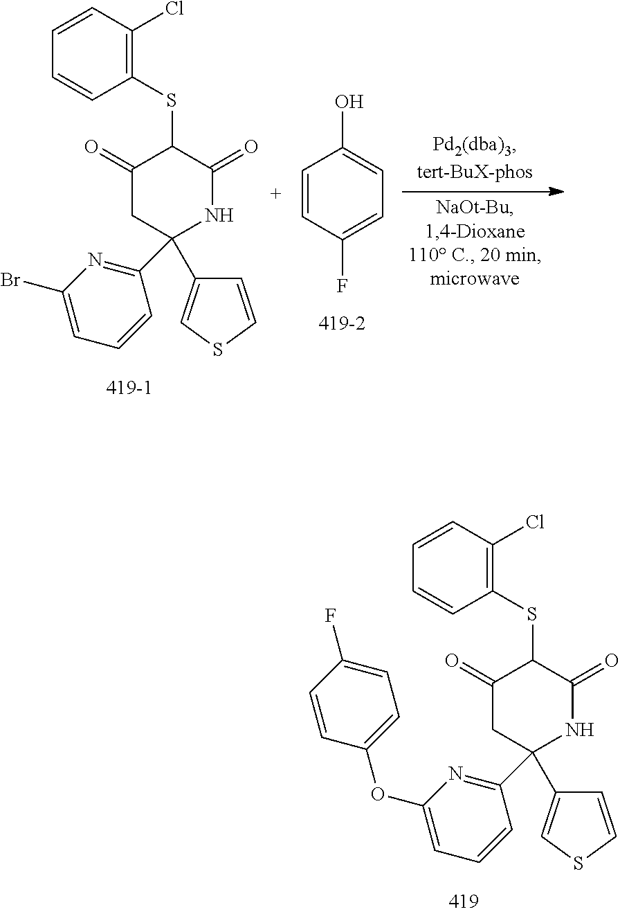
C1(SC2C(=O)CC(C3=NC(OC4=CC=C(F)C=C4)=CC=C3)(C3=CSC=C3)NC2=O)=C(Cl)C=CC=C1.C1(SC2C(=O)CC(C3=NC(Br)=CC=C3)(C3=CSC=C3)NC2=O)=C(Cl)C=CC=C1.C1=CC(F)=CC=C1O
